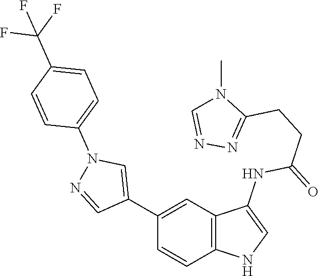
C1(C2=CN(C3=CC=C(C(F)(F)F)C=C3)N=C2)=CC2=C(C=C1)NC=C2NC(=O)CCC1=NN=CN1C
